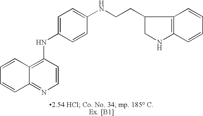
C12=C(NC3=CC=C(NCCC4CNC5=C4C=CC=C5)C=C3)C=CN=C1C=CC=C2
